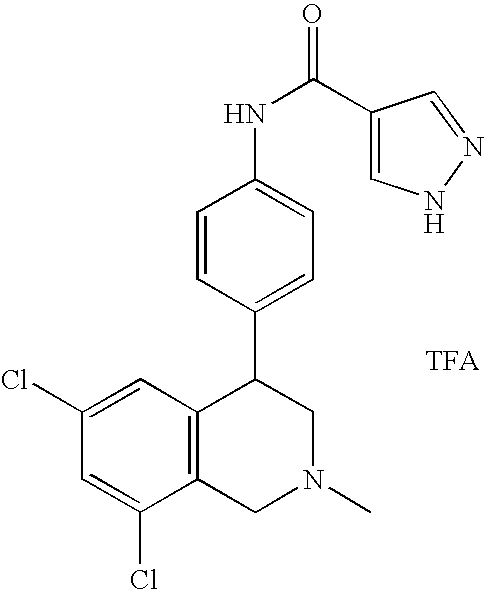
C1(Cl)=CC2=C(C(Cl)=C1)CN(C)CC2C1=CC=C(NC(=O)C2=CNN=C2)C=C1.[TFA]
